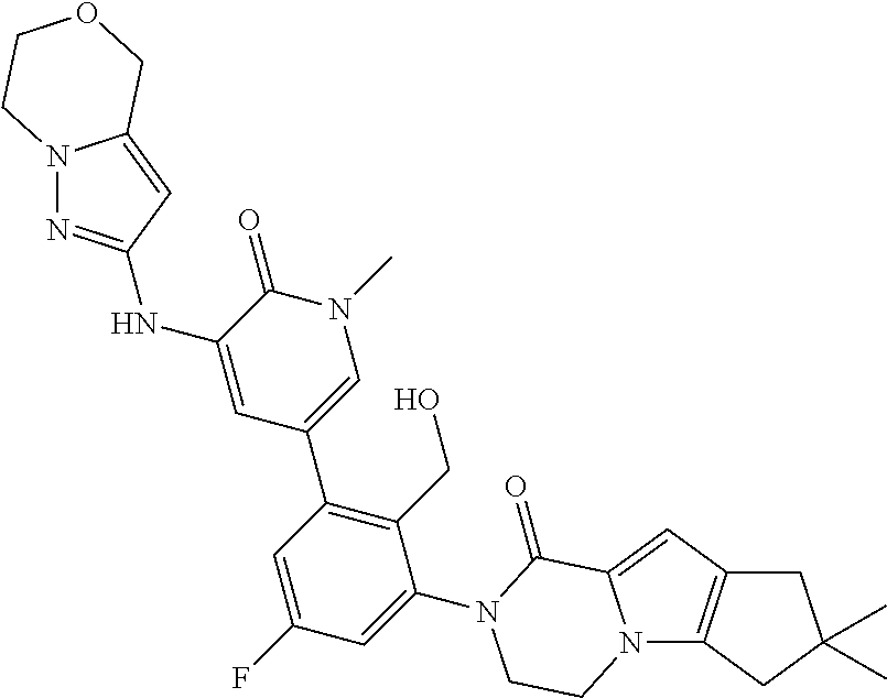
N(C1=CC(C2=C(CO)C(N3C(=O)C4=CC5=C(N4CC3)CC(C)(C)C5)=CC(F)=C2)=CN(C)C1=O)C1=NN2C(=C1)COCC2
